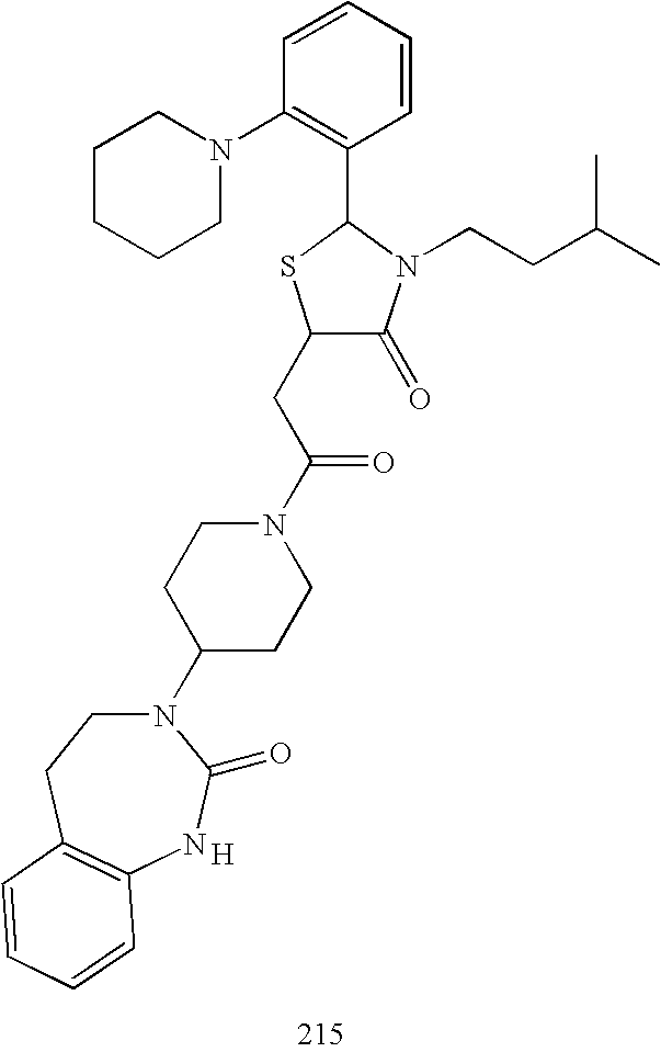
C1(CC(N2CCC(N3CCC4=C(NC3=O)C=CC=C4)CC2)=O)C(=O)N(CCC(C)C)C(C2=C(N3CCCCC3)C=CC=C2)S1.[H]
